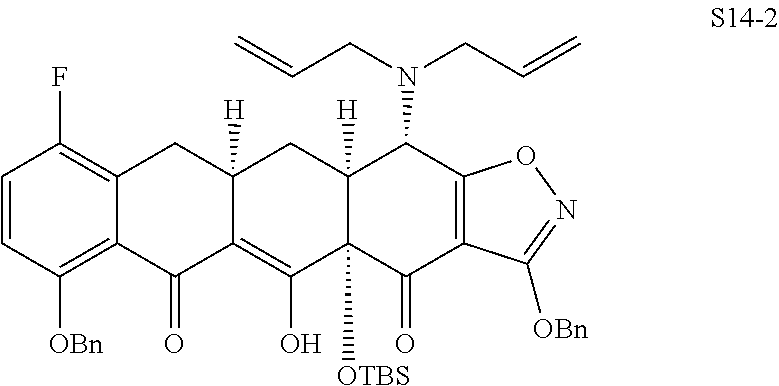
C1=CC(F)=C2CC3([H])CC4([H])C(N(CC=C)CC=C)C5=C(C(=O)C4([OTBS])C(O)=C3C(=O)C2=C1[OBn])C([OBn])=NO5
